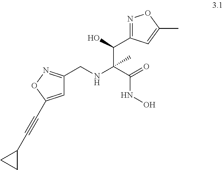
N1=C(C(C(NCC2=NOC(C#CC3CC3)=C2)(C(=O)NO)C)O)C=C(C)O1
